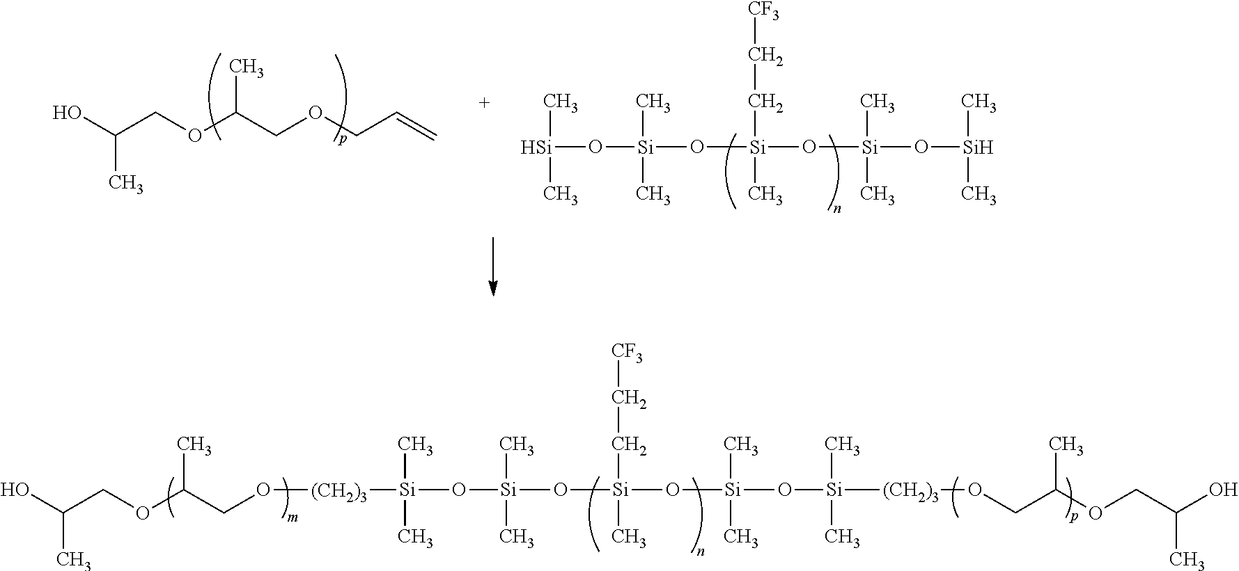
C(COC(COCC=C)C)(O)C.[Si](O[Si](O[Si](O[Si](O[Si](C)C)(C)C)(CC[CF3])C)(C)C)(C)C.[Si](O[Si](O[Si](O[Si](O[Si](C)(C)[(CH2)3]OCC(OCC(O)C)C)(C)C)(CC[CF3])C)(C)C)(C)(C)[(CH2)3]OCC(OCC(O)C)C
